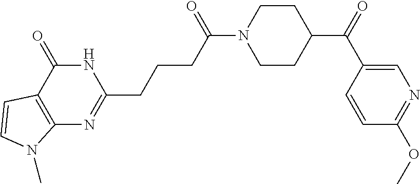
C1N(C(CCCC2=NC3=C(C(=O)N2)C=CN3C)=O)CCC(C(=O)C2=CN=C(OC)C=C2)C1
